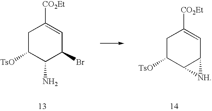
C1C([TsO])C2C(C=C1[CO2Et])[NH]2.C1C([TsO])C(N)C(Br)C=C1[CO2Et]
